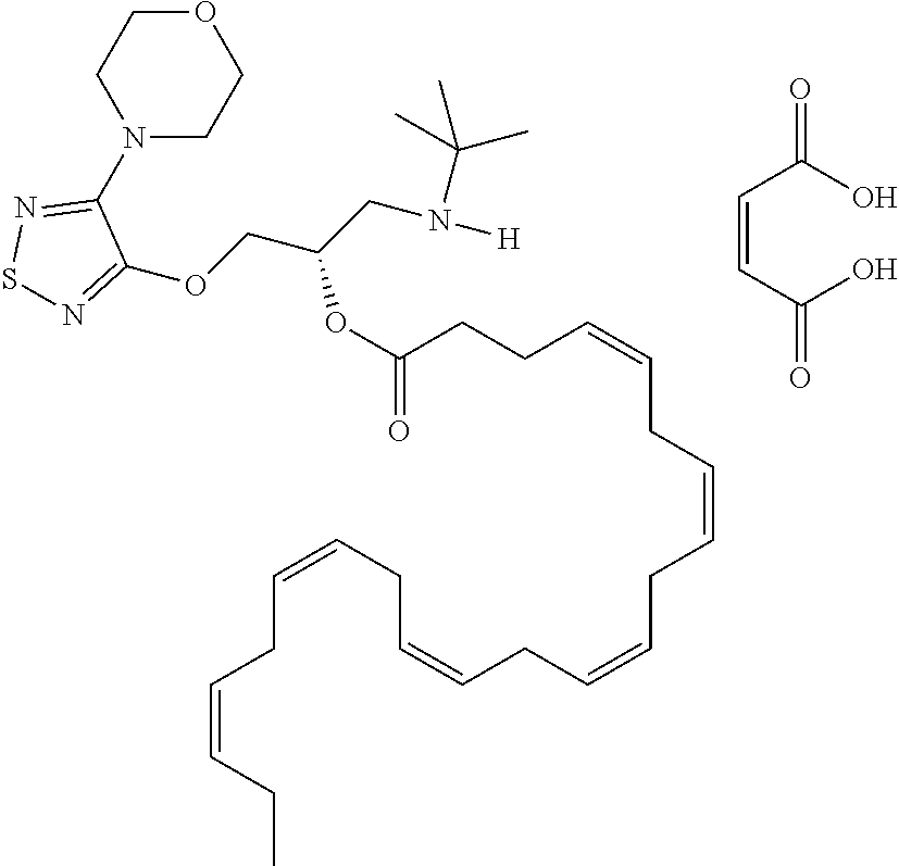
O1CCN(C2=NSN=C2OCC(CN([H])C(C)(C)C)OC(=O)CCC=CCC=CCC=CCC=CCC=CCC=CCC)CC1.C(=CC(O)=O)C(O)=O
